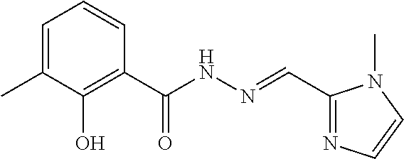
C1=C(C)C(O)=C(C(NN=CC2=NC=CN2C)=O)C=C1
